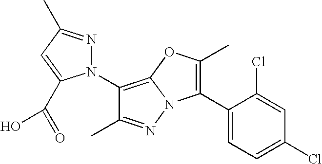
C1(N2N=C(C)C=C2C(=O)O)=C2N(N=C1C)C(C1=CC=C(Cl)C=C1Cl)=C(C)O2
